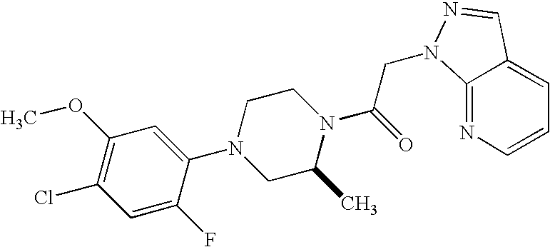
C1=C(F)C(N2CC(C)N(C(=O)CN3C4=NC=CC=C4C=N3)CC2)=CC(OC)=C1Cl
